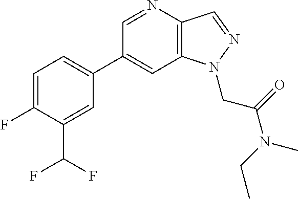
C1(C2=CC=C(F)C(C(F)F)=C2)=CC2=C(C=NN2CC(N(C)CC)=O)N=C1
